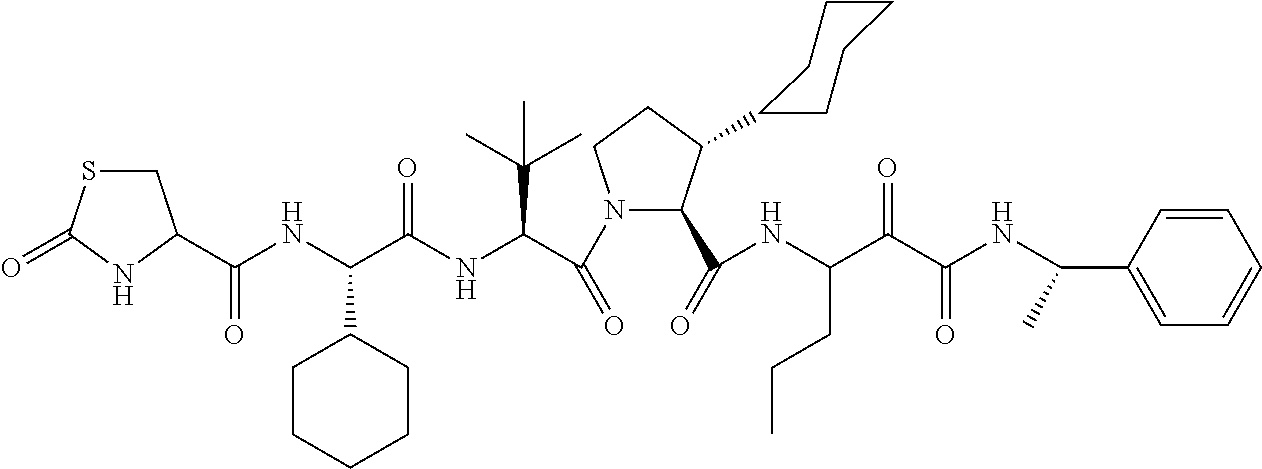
C(NC(C(NC(C(N1C(C(=O)NC(CCC)C(=O)C(=O)NC(C2=CC=CC=C2)C)C(C2CCCCC2)CC1)=O)C(C)(C)C)=O)C1CCCCC1)(=O)C1CSC(=O)N1
